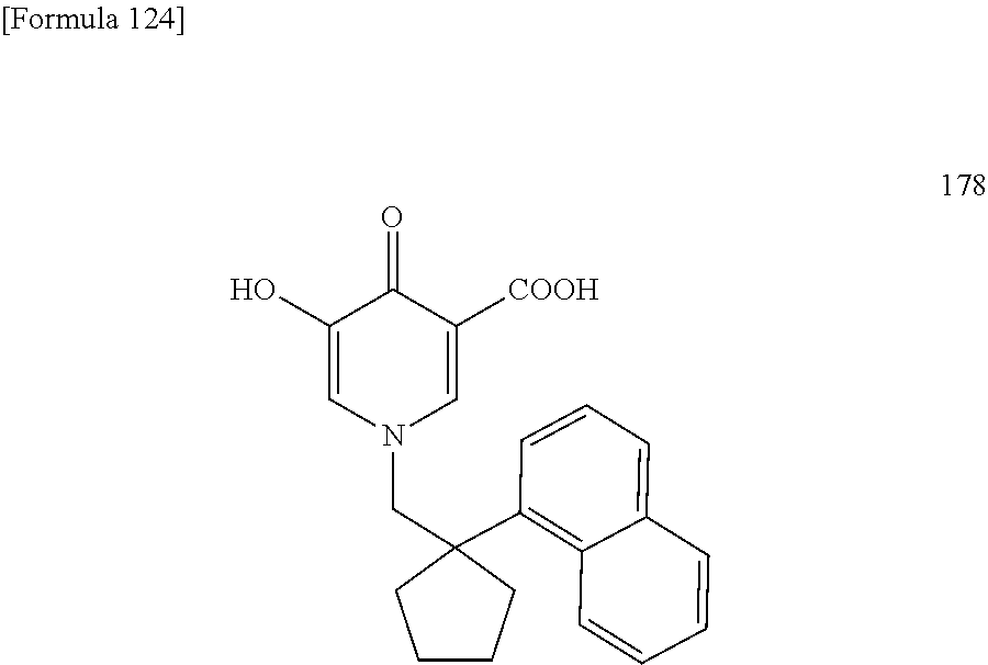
C1(O)=CN(CC2(C3=C4C(=CC=C3)C=CC=C4)CCCC2)C=C([COOH])C1=O
